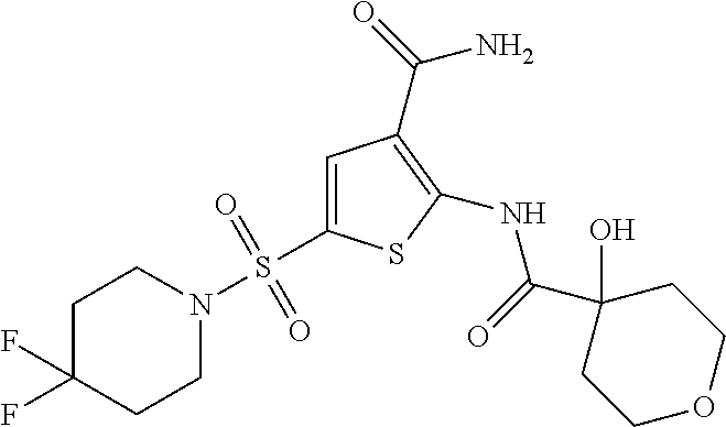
C1(NC(=O)C2(O)CCOCC2)=C(C(=O)N)C=C(S(N2CCC(F)(F)CC2)(=O)=O)S1
